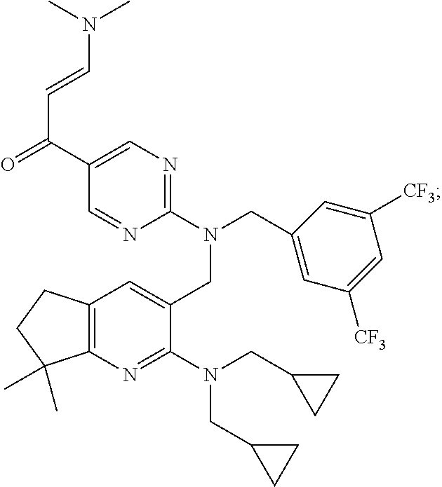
C12=C(C=C(CN(CC3=CC([CF3])=CC([CF3])=C3)C3=NC=C(C(C=CN(C)C)=O)C=N3)C(N(CC3CC3)CC3CC3)=N1)CCC2(C)C
